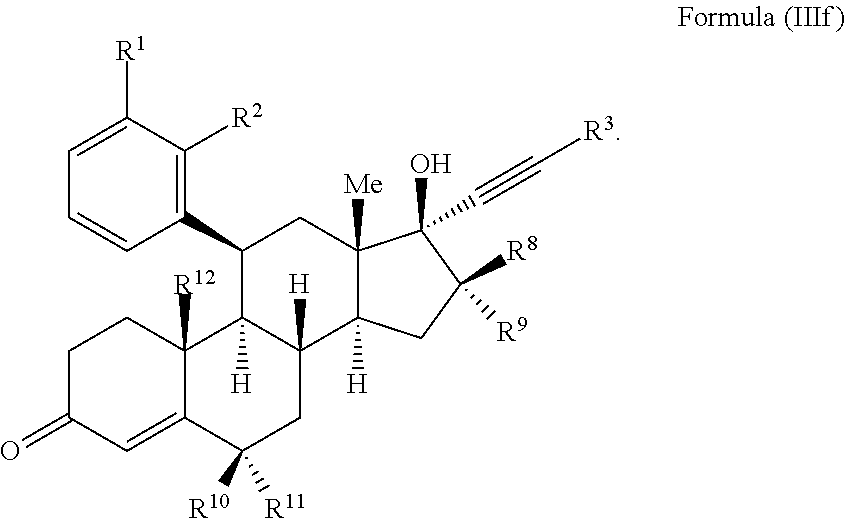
C1C(=O)C=C2C([R12])(C1)C1([H])C([H])(CC2([R10])[R11])C2([H])C([Me])(CC1C1=C([R2])C([R1])=CC=C1)C(C#C[R3])(O)C([R9])([R8])C2
